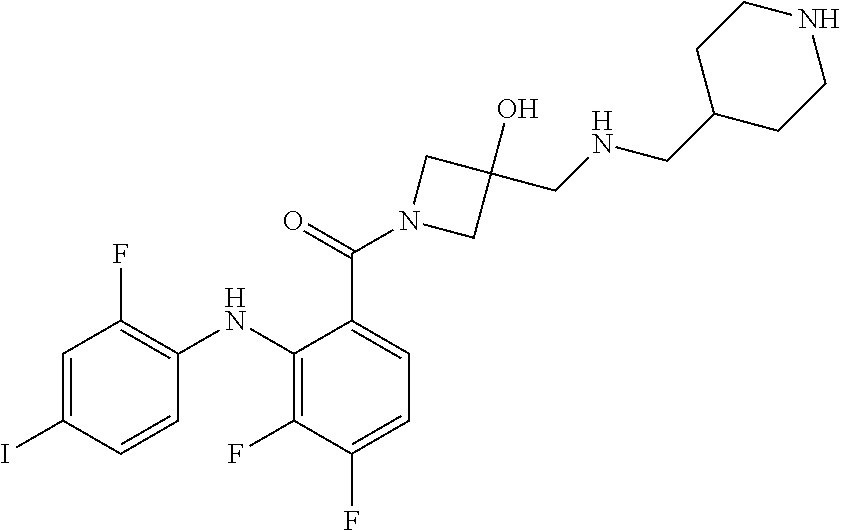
C1=C(I)C=CC(NC2=C(F)C(F)=CC=C2C(N2CC(O)(CNCC3CCNCC3)C2)=O)=C1F
